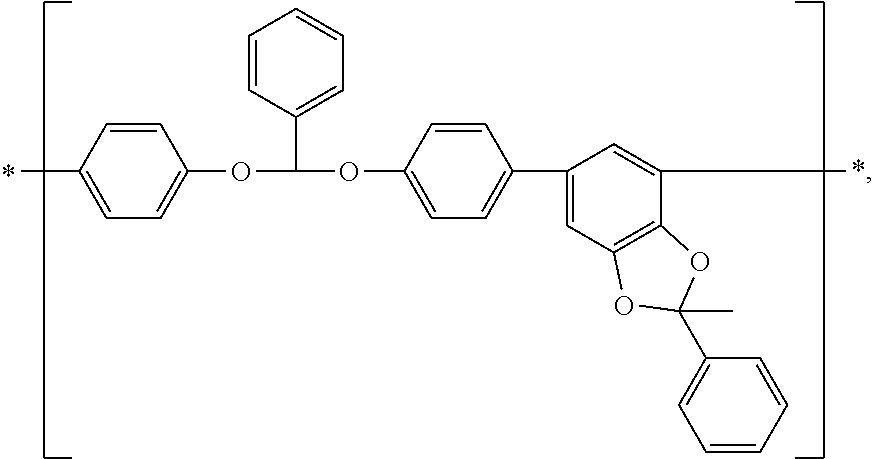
CC1=CC=C(OC(OC2=CC=C(C3=CC4=C(C(C)=C3)OC(C)(C3=CC=CC=C3)O4)C=C2)C2=CC=CC=C2)C=C1
